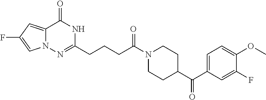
C12=CC(F)=CN1N=C(CCCC(N1CCC(C(C3=CC=C(OC)C(F)=C3)=O)CC1)=O)NC2=O
